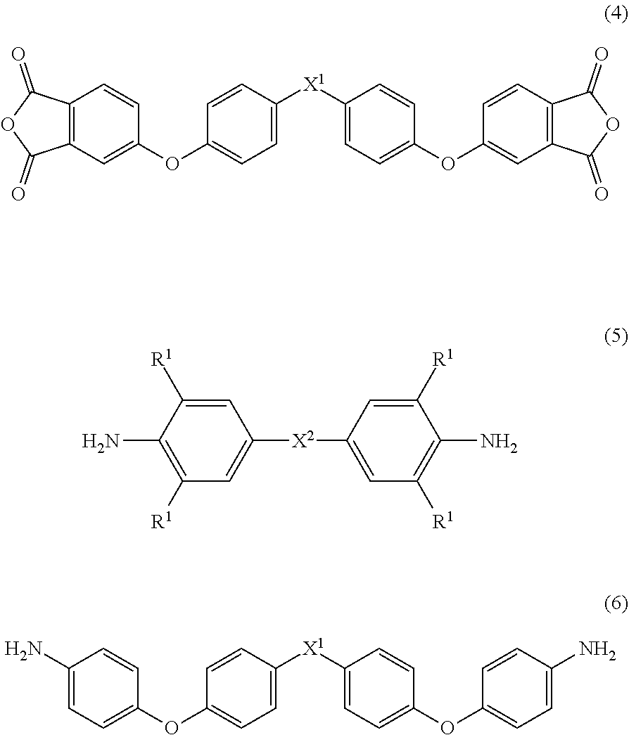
C1=C([R1])C(N)=C([R1])C=C1[X2]C1=CC([R1])=C(N)C([R1])=C1.C1(N)=CC=C(OC2=CC=C([X1]C3=CC=C(OC4=CC=C(N)C=C4)C=C3)C=C2)C=C1.C12=C(C=C(OC3=CC=C([X1]C4=CC=C(OC5=CC6=C(C=C5)C(=O)OC6=O)C=C4)C=C3)C=C1)C(=O)OC2=O
